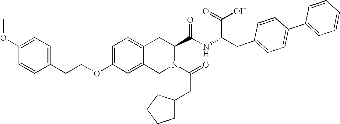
C12=CC=C(OCCC3=CC=C(OC)C=C3)C=C1CN(C(=O)CC1CCCC1)C(C(NC(CC1=CC=C(C3=CC=CC=C3)C=C1)C(=O)O)=O)C2
